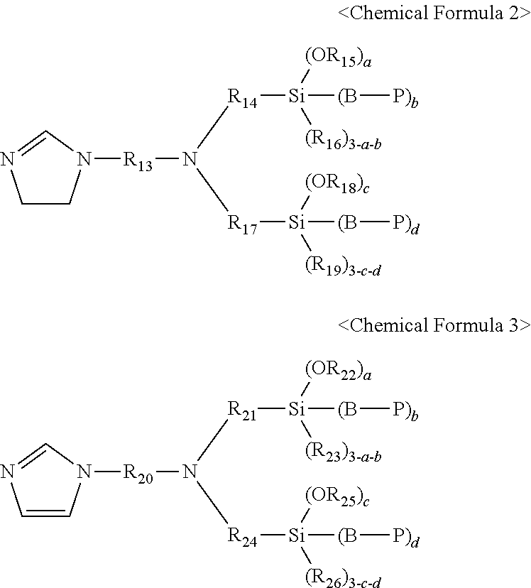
[R13](N([R17][Si]([(R19)3-c-d])([(OR18)c])[(B][P)d])[R14][Si]([(OR15)a])([(R16)3-a-b])[(B][P)b])N1CCN=C1.[R20](N([R24][Si]([(R26)3-c-d])([(OR25)c])[(B][P)d])[R21][Si]([(OR22)a])([(R23)3-a-b])[(B][P)b])N1C=CN=C1
